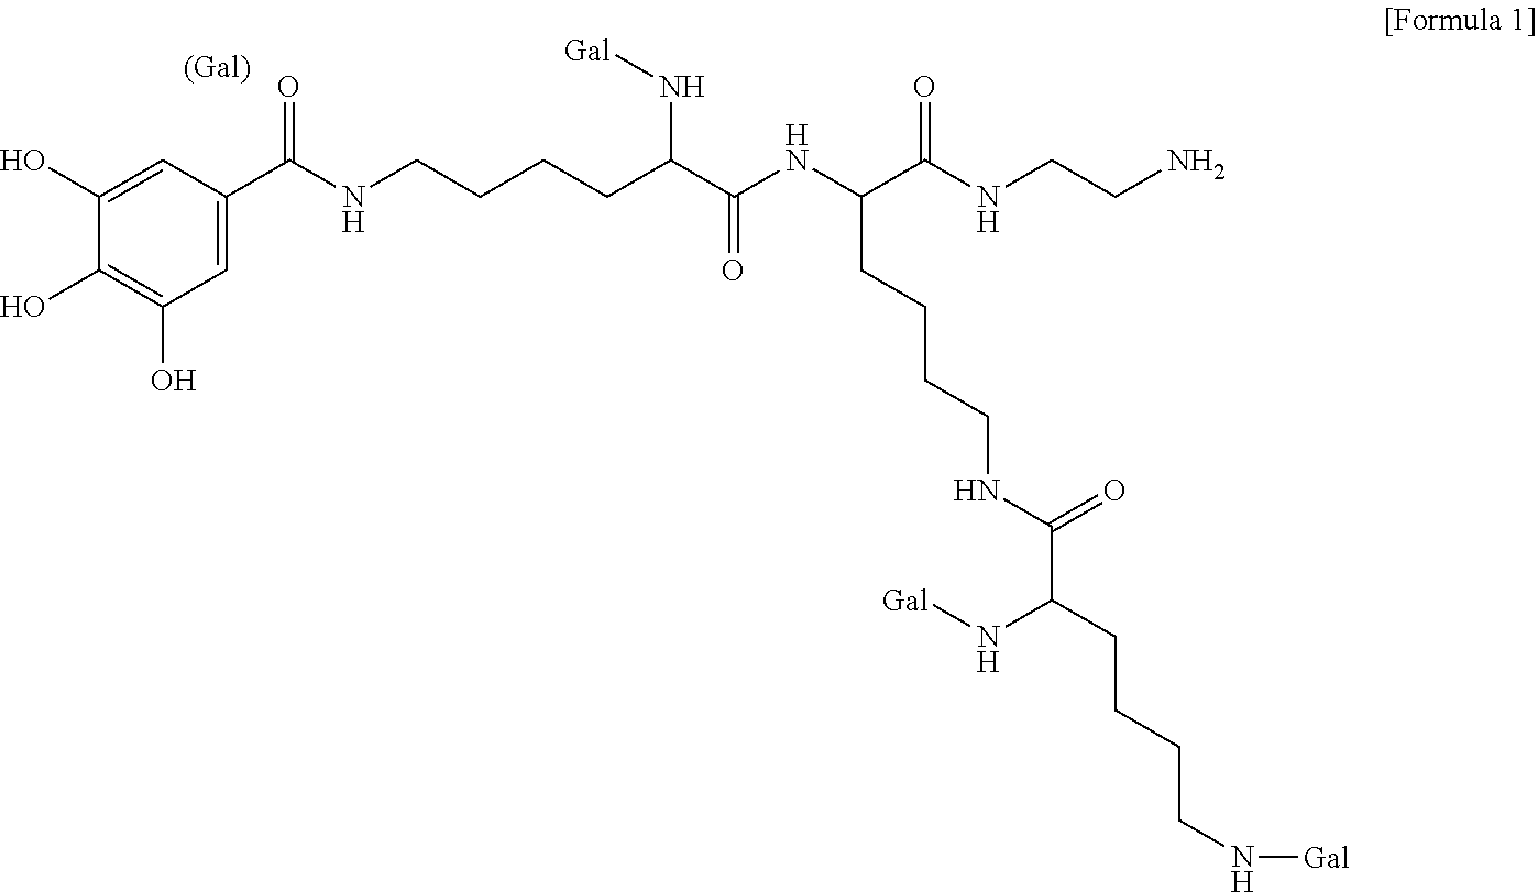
C1=C(C(NCCCCC(C(NC(C(NCCN)=O)CCCCNC(C(CCCCN[Gal])N[Gal])=O)=O)N[Gal])=O)C=C(O)C(O)=C1O
